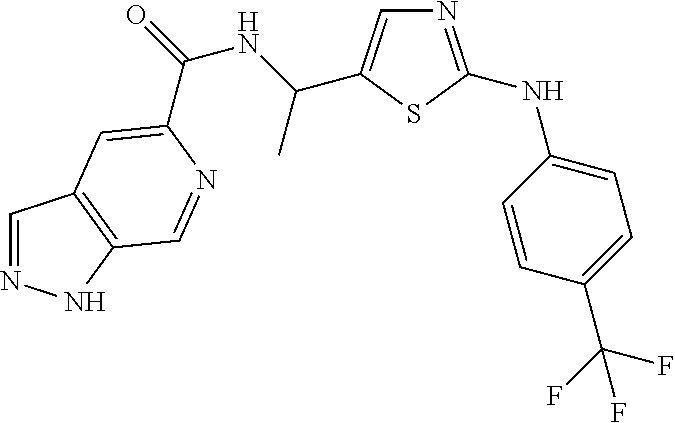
C1=NNC2=C1C=C(C(NC(C)C1=CN=C(NC3=CC=C(C(F)(F)F)C=C3)S1)=O)N=C2
